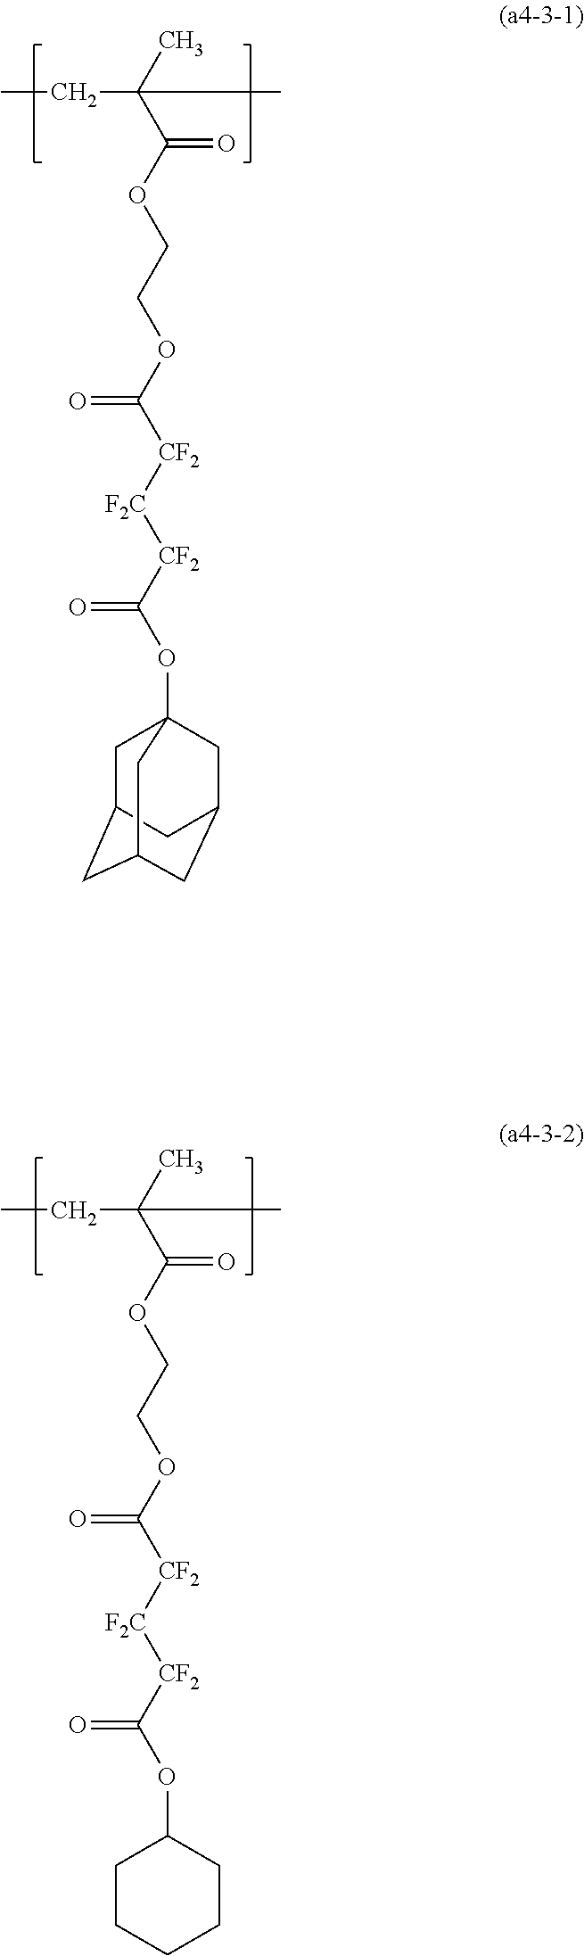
CCC(C)(C(OCCOC([CF2][F2C][CF2]C(=O)OC1CCCCC1)=O)=O)C.CCC(C)(C(OCCOC([CF2][F2C][CF2]C(OC12CC3CC(CC(C1)C3)C2)=O)=O)=O)C
